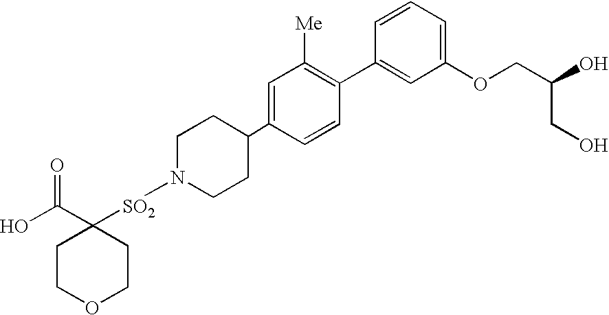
OC(C1([SO2]N2CCC(C3=CC([Me])=C(C4=CC(OCC(O)CO)=CC=C4)C=C3)CC2)CCOCC1)=O
